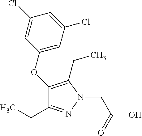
C1=C(Cl)C=C(OC2=C(CC)N(CC(O)=O)N=C2CC)C=C1Cl
